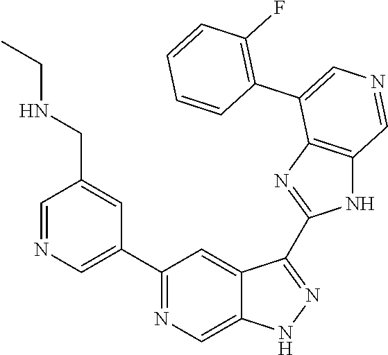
C1(C2=CN=CC(CNCC)=C2)=NC=C2C(=C1)C(C1=NC3=C(N1)C=NC=C3C1=C(F)C=CC=C1)=NN2
